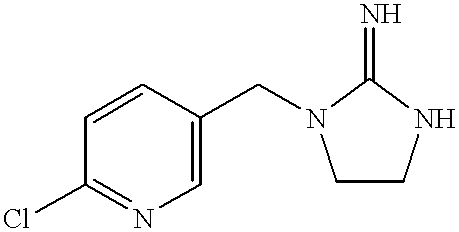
C1=CC(CN2CCNC2=N)=CN=C1Cl
